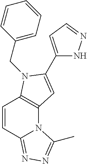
C1=CC2=NN=C(C)N2C2=C1N(CC1=CC=CC=C1)C(C1=CC=NN1)=C2
